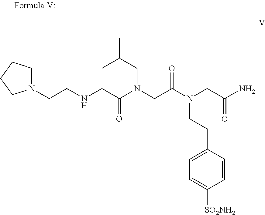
C(CNCC(N(CC(N(CC(N)=O)CCC1=CC=C([SO2NH2])C=C1)=O)CC(C)C)=O)N1CCCC1
